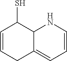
C1=CNC2C(=C1)CC=CC2S
